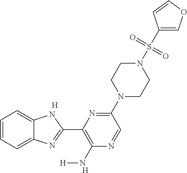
[H].[H].C1=CC=C2C(=C1)NC(C1=C(N[H])N=CC(N3CCN(S(C4=COC=C4)(=O)=O)CC3)=N1)=N2
